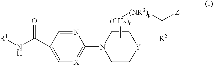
[R1]NC(C1=C[X]=C(N2CC[Y]CC2)N=C1)=O.C[(CH2)n][(NR3)p]C([Z])[R2]
